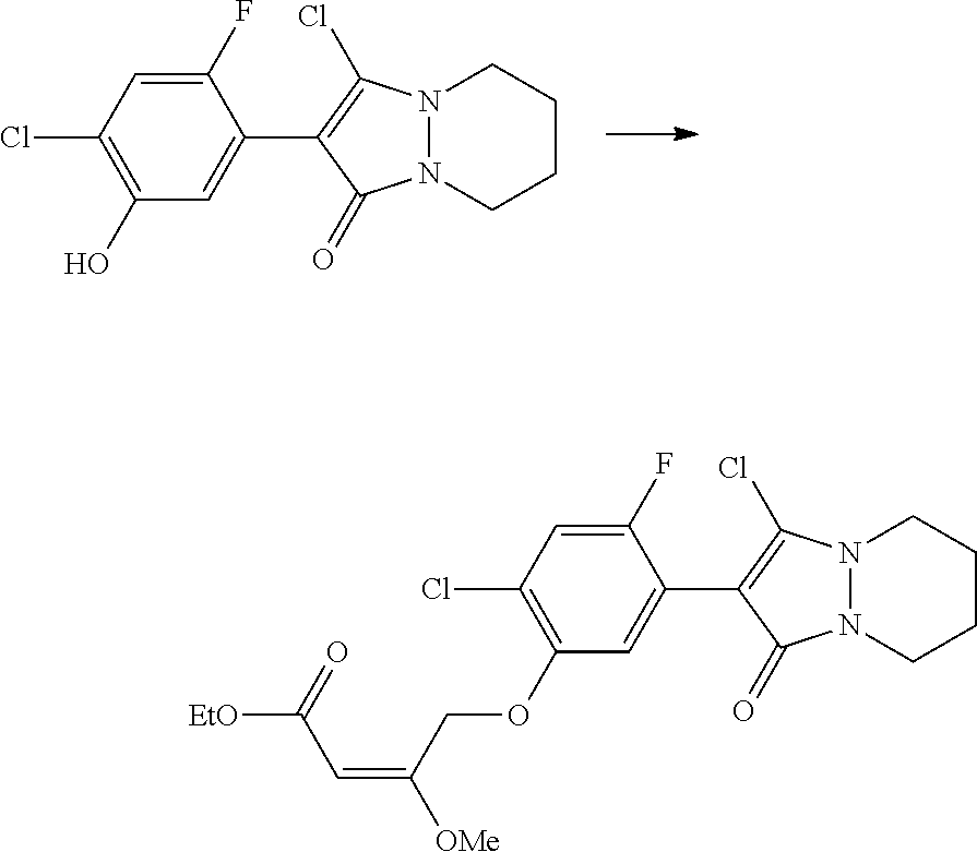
C1(F)=CC(Cl)=C(O)C=C1C1=C(Cl)N2N(CCCC2)C1=O.C1(F)=CC(Cl)=C(OCC(=CC([EtO])=O)[OMe])C=C1C1=C(Cl)N2N(CCCC2)C1=O
